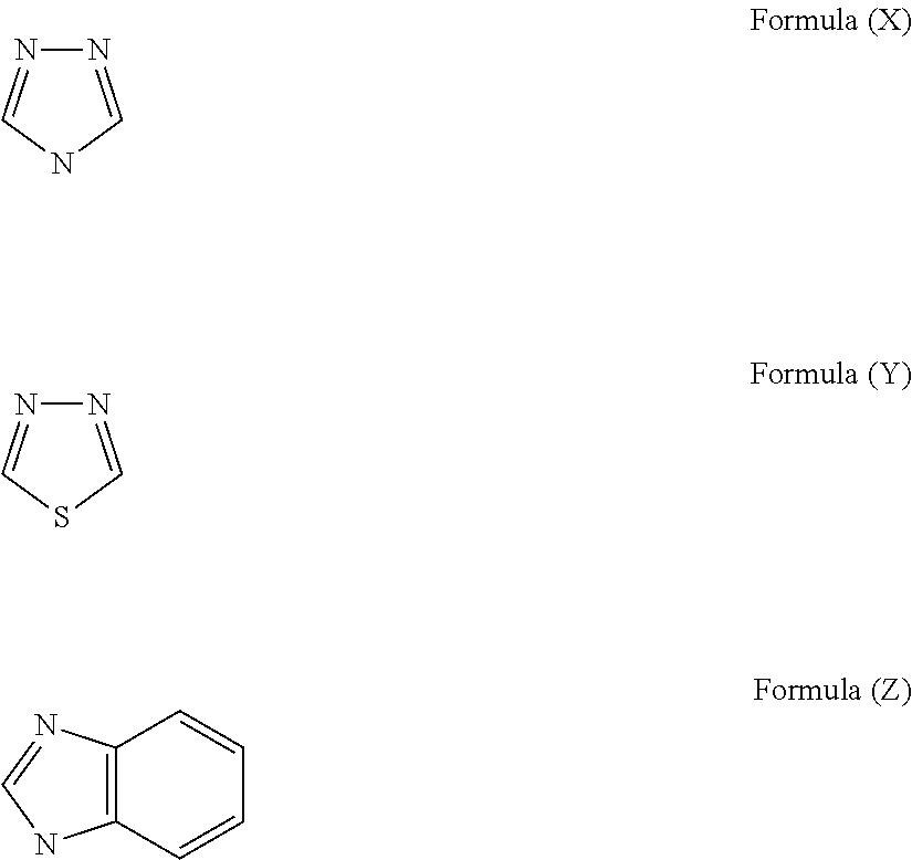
N1=CNC=N1.N1=CSC=N1.C12=C(C=CC=C1)NC=N2
